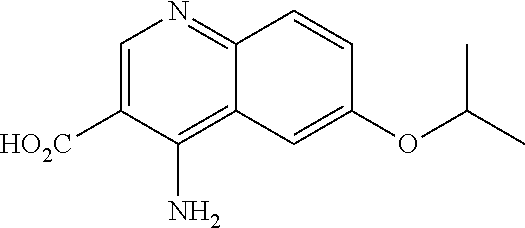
C12=C(N)C([HO2C])=CN=C1C=CC(OC(C)C)=C2
